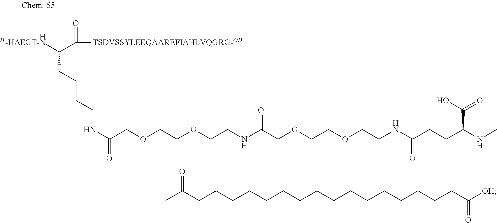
[H-HAEGT-N]C(C([TSDVSSYLEEQAAREFIAHLVQGRG-OH])=O)CCCCNC(=O)COCCOCCNC(COCCOCCNC(CCC(NC)C(=O)O)=O)=O.[H].CC(CCCCCCCCCCCCCCCCC([OH])=O)=O
